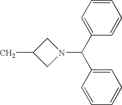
CC1CN(C(C2=CC=CC=C2)C2=CC=CC=C2)C1
